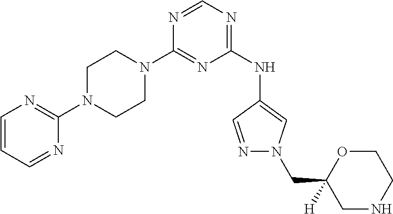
C1(N2CCN(C3=NC=CC=N3)CC2)=NC(NC2=CN(CC3([H])CNCCO3)N=C2)=NC=N1
